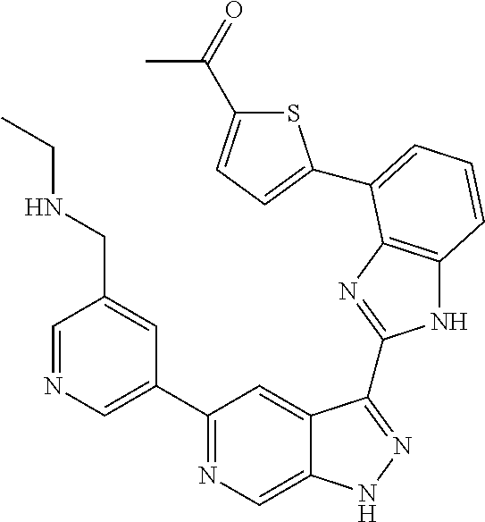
C1=NC=C(C2=NC=C3C(=C2)C(C2=NC4=C(N2)C=CC=C4C2=CC=C(C(=O)C)S2)=NN3)C=C1CNCC
